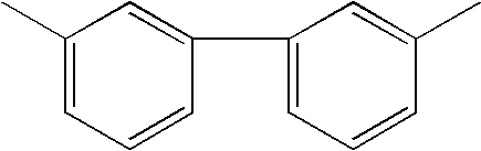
C1=C(C)C=C(C2=CC=CC(C)=C2)C=C1
